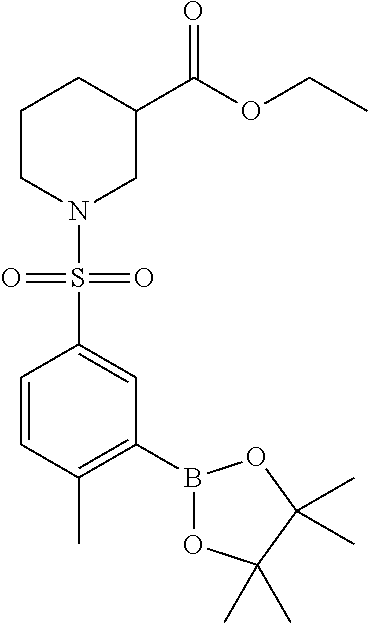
C1=CC(C)=C(B2OC(C)(C)C(C)(C)O2)C=C1S(N1CC(C(OCC)=O)CCC1)(=O)=O
